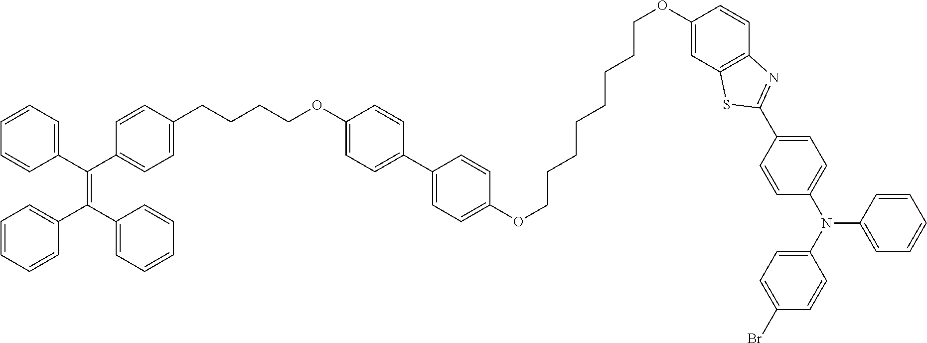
C1=CC=C(C(=C(C2=CC=CC=C2)C2=CC=CC=C2)C2=CC=C(CCCCOC3=CC=C(C4=CC=C(OCCCCCCCCOC5=CC6=C(C=C5)N=C(C5=CC=C(N(C7=CC=CC=C7)C7=CC=C(Br)C=C7)C=C5)S6)C=C4)C=C3)C=C2)C=C1
